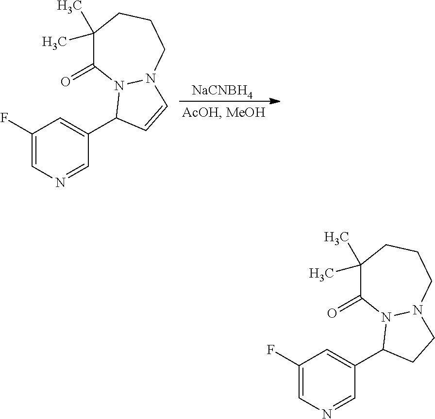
[NaCNBH4].C1(F)=CN=CC(C2N3C(=O)C(C)(C)CCCN3C=C2)=C1.C1(F)=CN=CC(C2N3C(=O)C(C)(C)CCCN3CC2)=C1
